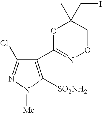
C1(C2=NOCC(CI)(C)O2)=C([SO2NH2])N([Me])N=C1Cl
